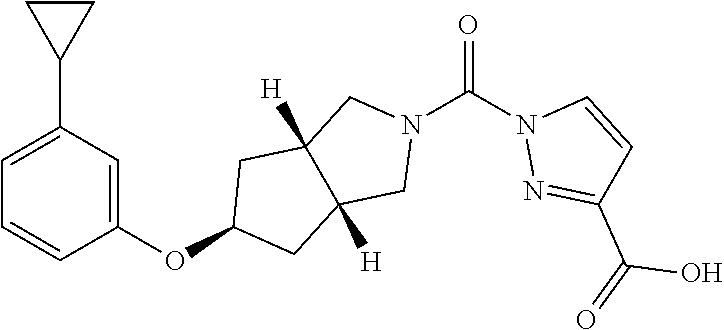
C1(C2=CC=CC(OC3CC4([H])C([H])(C3)CN(C(N3N=C(C(=O)O)C=C3)=O)C4)=C2)CC1
